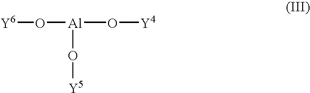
[Al](O[Y5])(O[Y6])O[Y4]
